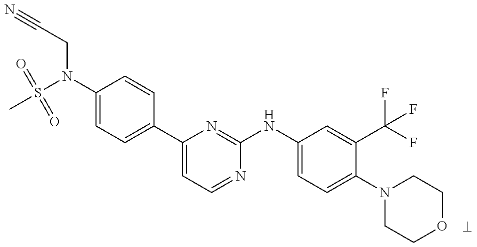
CS(N(C1=CC=C(C2=CC=NC(NC3=CC=C(N4CCOCC4)C(C(F)(F)F)=C3)=N2)C=C1)CC#N)(=O)=O
